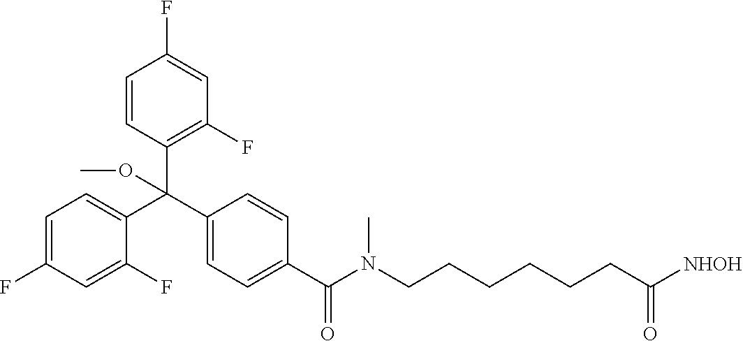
C1(F)=CC=C(C(C2=CC=C(C(N(CCCCCCC([NHOH])=O)C)=O)C=C2)(C2=C(F)C=C(F)C=C2)OC)C(F)=C1
